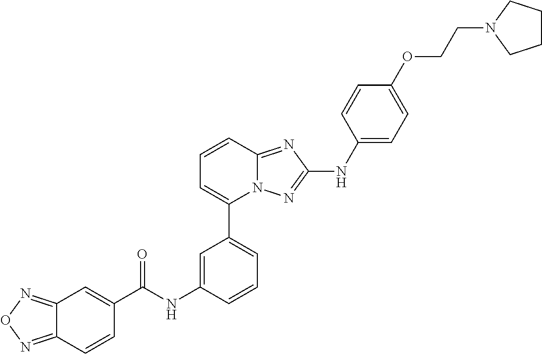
C1=CC2=NC(NC3=CC=C(OCCN4CCCC4)C=C3)=NN2C(C2=CC=CC(NC(C3=CC4=NON=C4C=C3)=O)=C2)=C1
